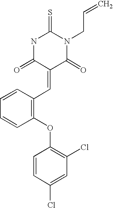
C1=CC(Cl)=CC(Cl)=C1OC1=C(C=C2C(=O)N(CC=C)C(=S)NC2=O)C=CC=C1
